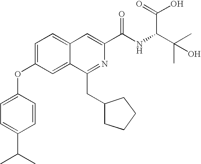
C1=C(OC2=CC=C(C(C)C)C=C2)C=C2C(=C1)C=C(C(NC(C(C)(C)O)C(O)=O)=O)N=C2CC1CCCC1
